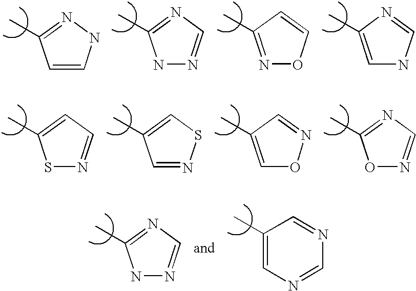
C1=CNN=C1C.N1N=CN=C1C.N1=C(C)C=CO1.C1=C(C)N=CN1.S1N=CC=C1C.C1=NSC=C1C.C1=C(C)C=NO1.O1N=CN=C1C.N1N=CN=C1C.C1=C(C)C=NC=N1
